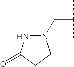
N1(CC(C)C)NC(=O)CC1
